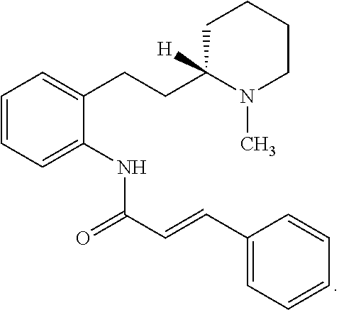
C1=CC=C(NC(C=CC2=CC=CC=C2)=O)C(CCC2([H])N(C)CCCC2)=C1
